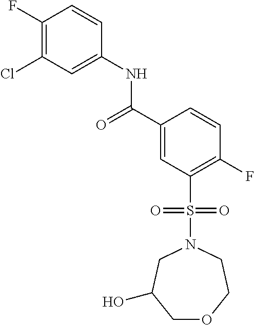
C1(F)=C(Cl)C=C(NC(C2=CC(S(N3CC(O)COCC3)(=O)=O)=C(F)C=C2)=O)C=C1
